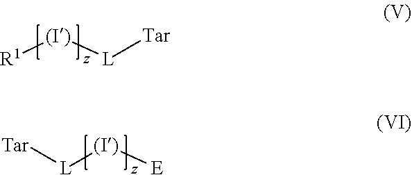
[R1][(I)][L][Tar].[E][(I)][L][Tar]
